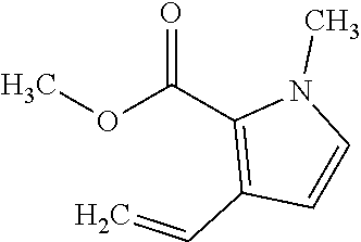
COC(C1=C(C=C)C=CN1C)=O
